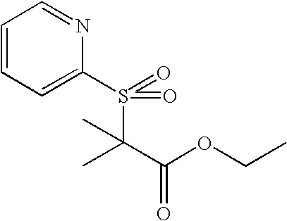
C1=CC=C(S(=O)(C(C(OCC)=O)(C)C)=O)N=C1
